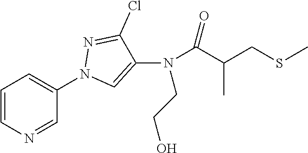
C1=CN=CC(N2C=C(N(C(C(CSC)C)=O)CCO)C(Cl)=N2)=C1
